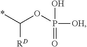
*C(OP([OH])(O)=O)[RD]
